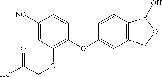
C1([NC])=CC(OCC(O)=O)=C(OC2=CC3=C(C=C2)B(O)OC3)C=C1
